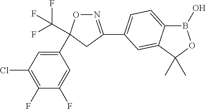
N1=C(C2=CC=C3B(O)OC(C)(C)C3=C2)CC(C2=CC(Cl)=C(F)C(F)=C2)(C(F)(F)F)O1
